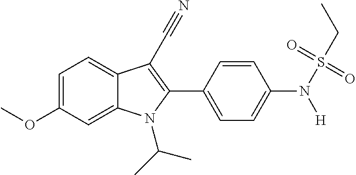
C1=C2C(=CC=C1OC)C(C#N)=C(C1=CC=C(N(S(CC)(=O)=O)[H])C=C1)N2C(C)C
